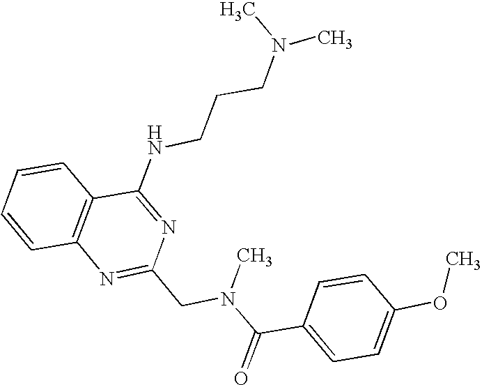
C1=CC2=C(C=C1)C(NCCCN(C)C)=NC(CN(C(C1=CC=C(OC)C=C1)=O)C)=N2
